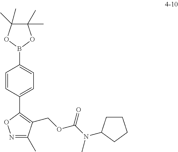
C1(C2=CC=C(B3OC(C)(C)C(C)(C)O3)C=C2)=C(COC(N(C2CCCC2)C)=O)C(C)=NO1
